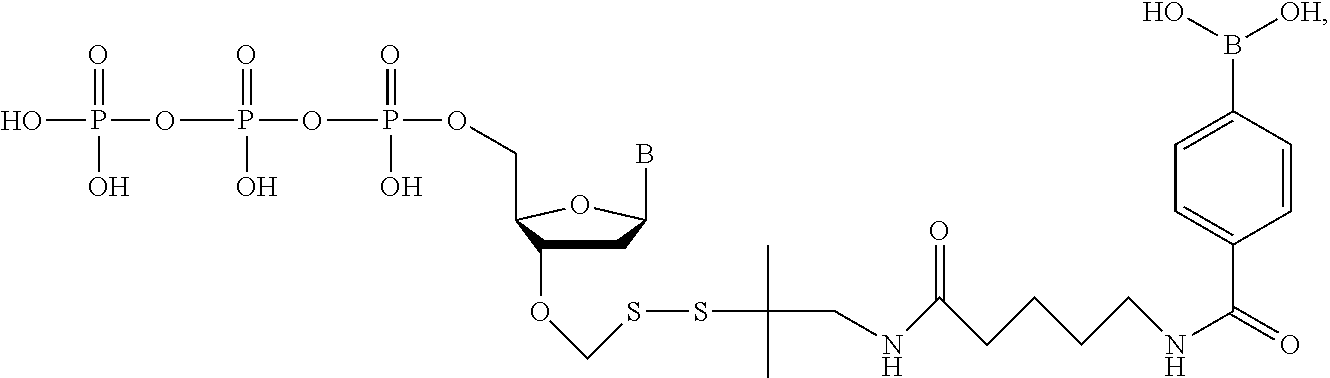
C1C(OCSSC(CNC(=O)CCCCNC(=O)C2=CC=C(B(O)[OH])C=C2)(C)C)C(COP(OP(OP(O)(O)=O)(=O)O)(=O)O)OC1B
